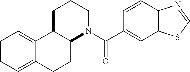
C12=CC=CC=C1CCC1C2CCCN1C(=O)C1=CC2=C(C=C1)N=CS2
